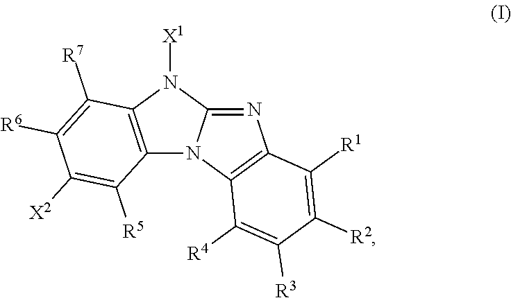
C12=C(N([X1])C3=NC4=C(N13)C([R4])=C([R3])C([R2])=C4[R1])C([R7])=C([R6])C([X2])=C2[R5]
